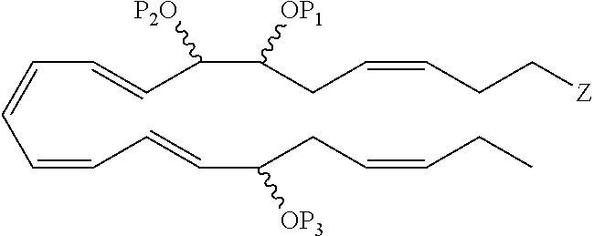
C(C=CC=CC=CC(CC=CCC)[OP3])=CC(C(CC=CCC[Z])[OP1])[P2O]
